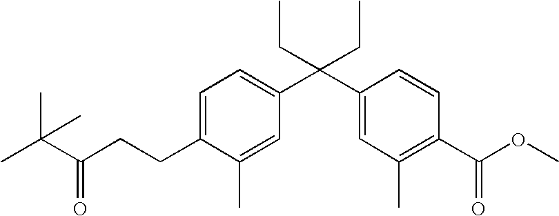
C1=C(CCC(C(C)(C)C)=O)C(C)=CC(C(C2=CC(C)=C(C(OC)=O)C=C2)(CC)CC)=C1
